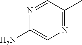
N1=C(C)C=NC(N)=C1
